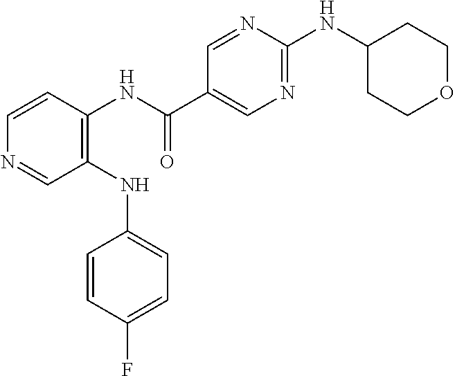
C1(NC2=CC=C(F)C=C2)=C(NC(C2=CN=C(NC3CCOCC3)N=C2)=O)C=CN=C1
